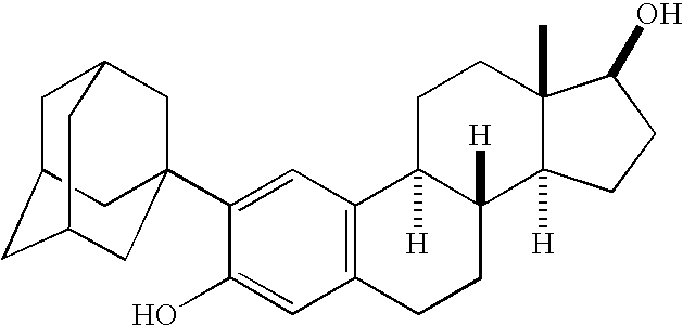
C1(C23CC4CC(CC(C2)C4)C3)=CC2=C(C=C1O)CCC1([H])C2([H])CCC2(C)C1([H])CCC2O
